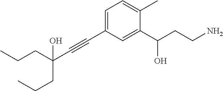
C1(C#CC(CCC)(CCC)O)=CC=C(C)C(C(CCN)O)=C1
